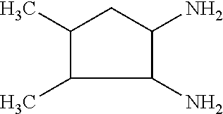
C1(C)C(C)C(N)C(N)C1
